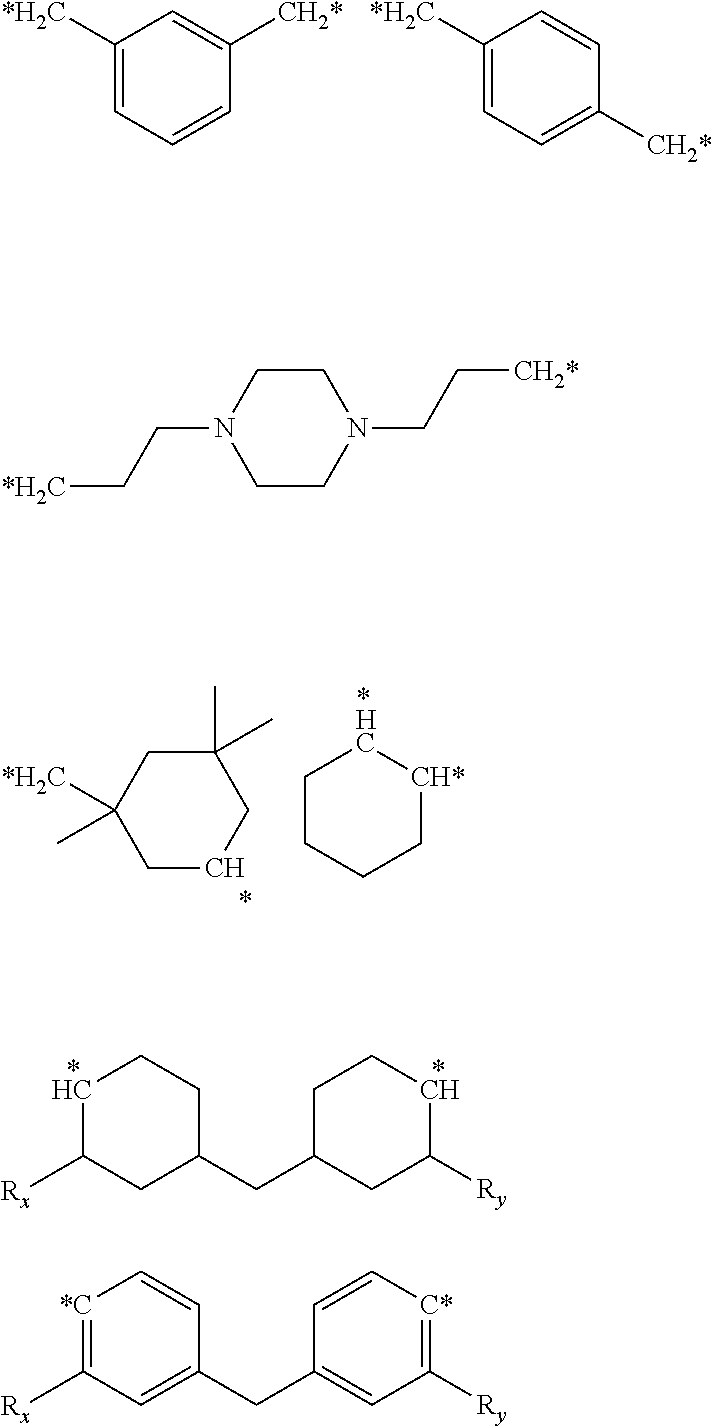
C1([*H2C])=CC=CC([CH2*])=C1.C1([*H2C])=CC=C([CH2*])C=C1.C1CCC(C)(C)CC1([*H2C])C.C1C[CH*][*HC]CC1.C1C([Ry])CCCC1CC1CC([Rx])CCC1.N1(CC[*H2C])CCN(CC[CH2*])CC1.C1=C(CC2=CC([Rx])=[*C]C=C2)C=C[C*]=C1[Ry]
